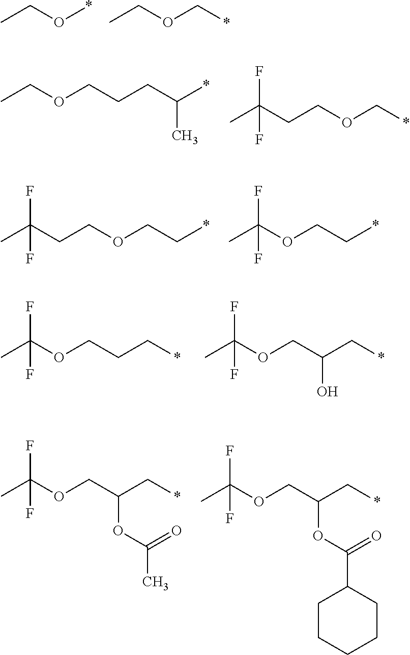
CCO*.CCOC*.CCOCCCC(*)C.C(COC*)C(C)(F)F.C(COCC*)C(C)(F)F.O(CC*)C(C)(F)F.O(CC(C*)O)C(C)(F)F.O(CCC*)C(C)(F)F.O(CC(C*)OC(=O)C)C(C)(F)F.O(CC(C*)OC(=O)C1CCCCC1)C(C)(F)F
